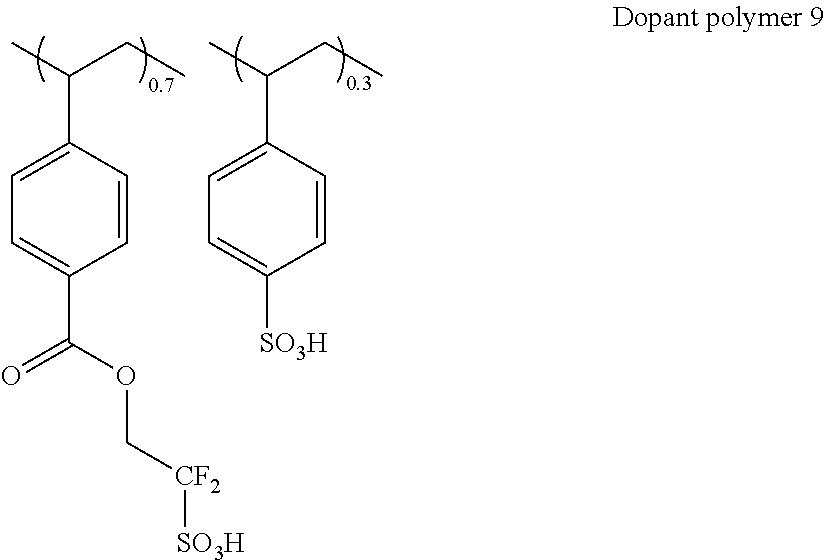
CC(CC)C1=CC=C(C(=O)OC[CF2][SO3H])C=C1.CC(CC)C1=CC=C([SO3H])C=C1
